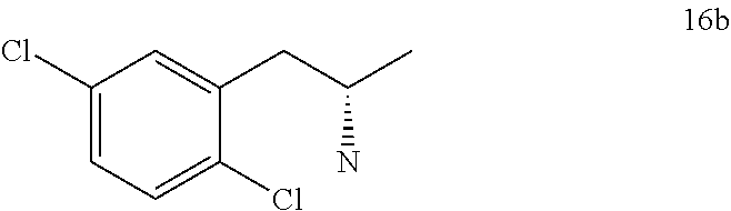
C1=C(Cl)C=C(CC(C)N)C(Cl)=C1
